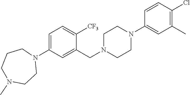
C1=C(N2CCCN(C)CC2)C=C(CN2CCN(C3=CC(C)=C(Cl)C=C3)CC2)C([CF3])=C1
